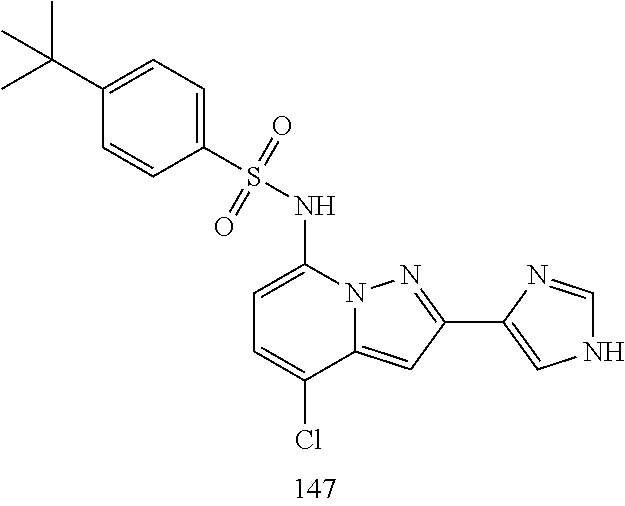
C1(C(C)(C)C)=CC=C(S(NC2=CC=C(Cl)C3=CC(C4=CNC=N4)=NN23)(=O)=O)C=C1
